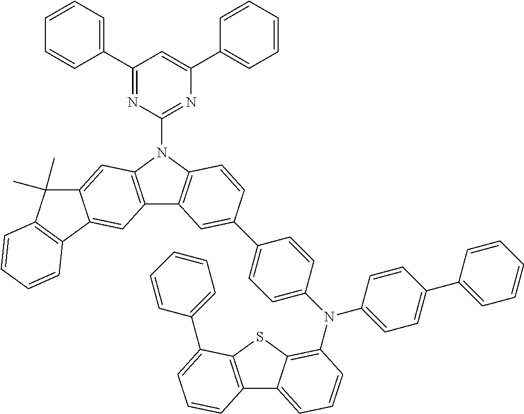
C1(C2=CC=CC=C2)=NC(N2C3=C(C4=C2C=C2C(=C4)C4=C(C2(C)C)C=CC=C4)C=C(C2=CC=C(N(C4=CC=C(C5=CC=CC=C5)C=C4)C4=C5C(=CC=C4)C4=C(S5)C(C5=CC=CC=C5)=CC=C4)C=C2)C=C3)=NC(C2=CC=CC=C2)=C1
